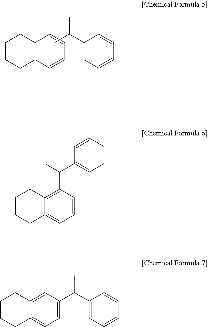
C1(C(C)C)=CC=CC=C1.C12C(C=CC=C1)CCCC2.C12=CC=CC(C(C3=CC=CC=C3)C)=C1CCCC2.CC(C1=CC=C2C(=C1)CCCC2)C1=CC=CC=C1
